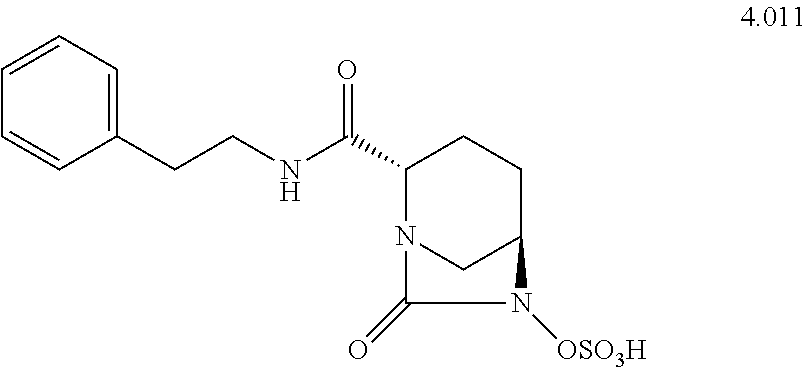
C1=CC=CC=C1CCNC(C1CCC2CN1C(=O)N2[OSO3H])=O
